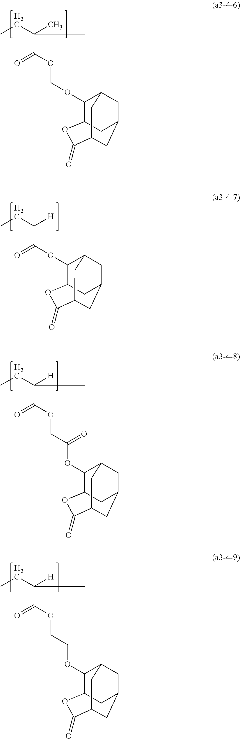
O(C(=O)C(CC)(C)C)COC1C2CC3CC1CC(C(=O)O2)C3.C(=O)(C(CC)([H])C)OC1C2CC3CC1CC(C(=O)O2)C3.C(=O)(C(CC)([H])C)OCC(OC1C2CC3CC1CC(C(=O)O2)C3)=O.C(=O)(C(CC)([H])C)OCCOC1C2CC3CC1CC(C(=O)O2)C3
